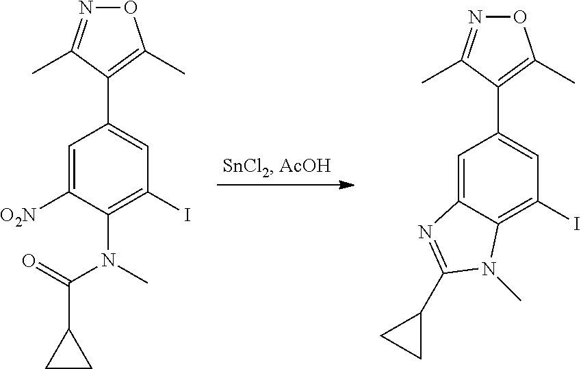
C1=C([O2N])C(N(C(=O)C2CC2)C)=C(I)C=C1C1=C(C)ON=C1C.C1=C2C(=C(I)C=C1C1=C(C)ON=C1C)N(C)C(C1CC1)=N2
